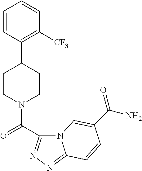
C1=CC(C2CCN(C(=O)C3=NN=C4N3C=C(C(=O)N)C=C4)CC2)=C([CF3])C=C1
